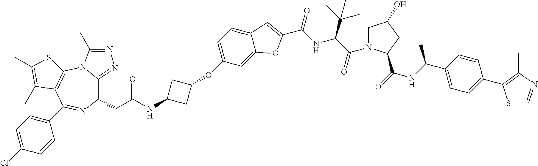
C1(CC(NC2CC(OC3=CC=C4C(=C3)OC(C(NC(C(=O)N3CC(O)CC3C(=O)NC(C3=CC=C(C5=C(C)N=CS5)C=C3)C)C(C)(C)C)=O)=C4)C2)=O)C2=NN=C(C)N2C2=C(C(C3=CC=C(Cl)C=C3)=N1)C(C)=C(C)S2
